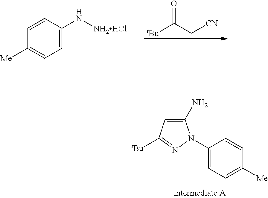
[tBu]C(C[CN])=O.C1=C(N[NH2HCl])C=CC([Me])=C1.C1(N2C(N)=CC([tBu])=N2)=CC=C([Me])C=C1
